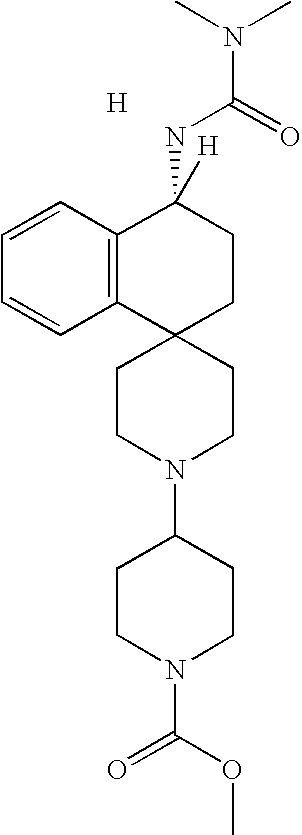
[H].C12(CCN(C3CCN(C(=O)OC)CC3)CC1)CCC(NC(=O)N(C)C)([H])C1=C2C=CC=C1
